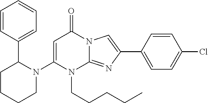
C1(N2C(C3=CC=CC=C3)CCCC2)=CC(=O)N2C(=NC(C3=CC=C(Cl)C=C3)=C2)N1CCCCC
